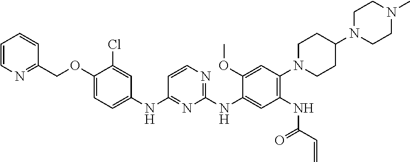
C1(COC2=CC=C(NC3=NC(NC4=CC(NC(C=C)=O)=C(N5CCC(N6CCN(C)CC6)CC5)C=C4OC)=NC=C3)C=C2Cl)=NC=CC=C1
